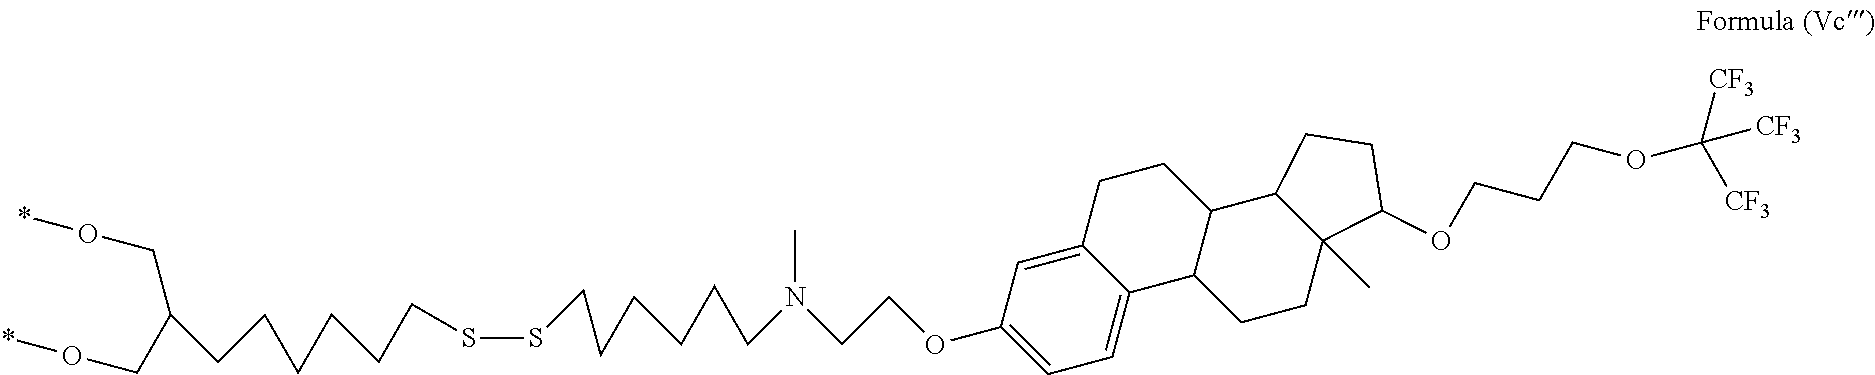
C1=C2C(=CC=C1OCCN(CCCCCCSSCCCCCCC(CO*)CO*)C)C1C(CC2)C2C(C)(CC1)C(OCCCOC([CF3])([CF3])[CF3])CC2
